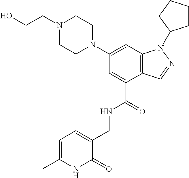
C1(N2CCN(CCO)CC2)=CC2=C(C(C(=O)NCC3=C(C)C=C(C)NC3=O)=C1)C=NN2C1CCCC1
